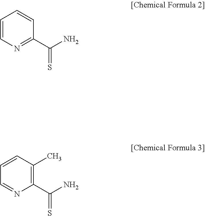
C1=CN=C(C(N)=S)C=C1.C1=CC(C)=C(C(N)=S)N=C1
